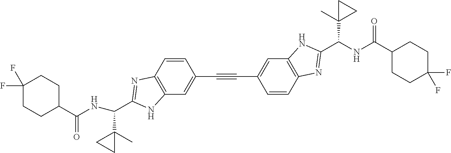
C(C1(C)CC1)(NC(C1CCC(F)(F)CC1)=O)C1=NC2=C(C=C(C#CC3=CC4=C(C=C3)N=C(C(NC(C3CCC(F)(F)CC3)=O)C3(C)CC3)N4)C=C2)N1
